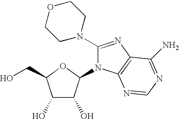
C1(O)C(O)C(N2C(N3CCOCC3)=NC3=C2N=CN=C3N)OC1CO
